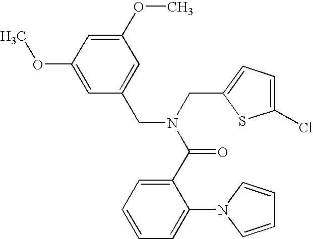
C1=C(OC)C=C(OC)C=C1CN(CC1=CC=C(Cl)S1)C(C1=CC=CC=C1N1C=CC=C1)=O
